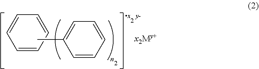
C1=CC=CC=C1.C1=C(C)C=CC=C1
